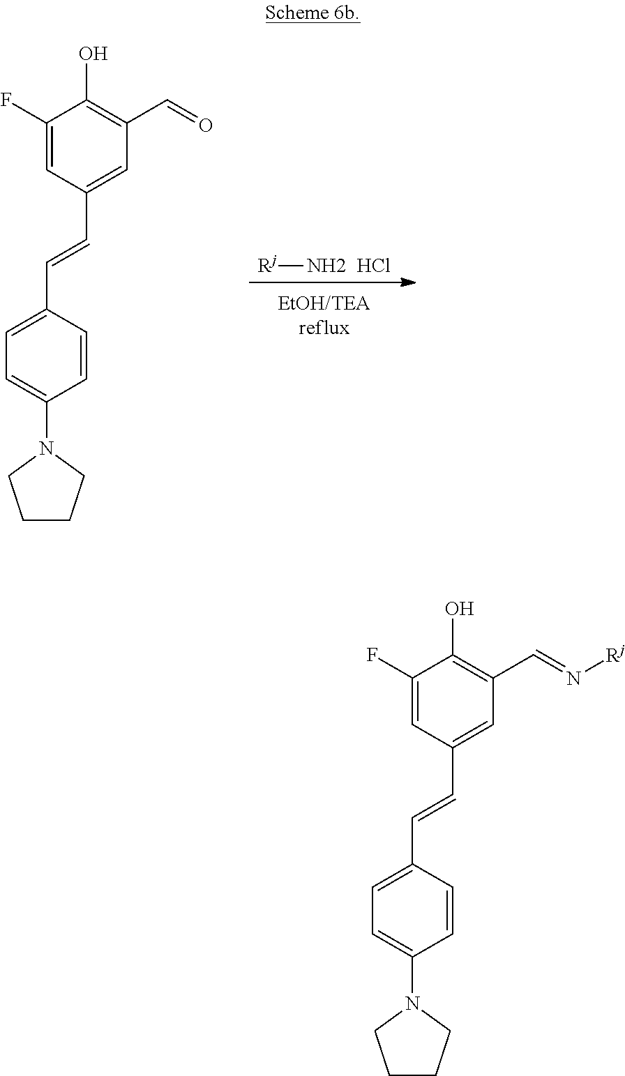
[Rj]N.Cl.C1=C(N2CCCC2)C=CC(C=CC2=CC(C=O)=C(O)C(F)=C2)=C1.C1=C(N2CCCC2)C=CC(C=CC2=CC(C=N[Rj])=C(O)C(F)=C2)=C1
